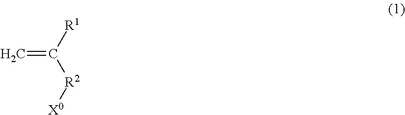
C=C([R1])[R2][X0]
